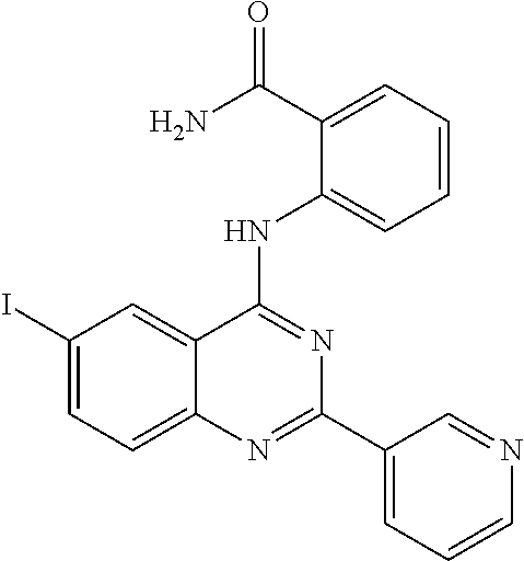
C1(I)=CC=C2C(=C1)C(NC1=CC=CC=C1C(N)=O)=NC(C1=CC=CN=C1)=N2
